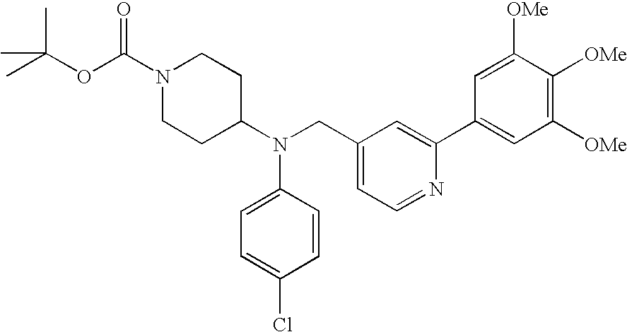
O(C(C)(C)C)C(N1CCC(N(CC2=CC=NC(C3=CC([OMe])=C([OMe])C([OMe])=C3)=C2)C2=CC=C(Cl)C=C2)CC1)=O
